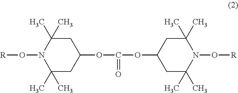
C1(C)(C)CC(OC(OC2CC(C)(C)N(O[R])C(C)(C)C2)=O)CC(C)(C)N1O[R]
